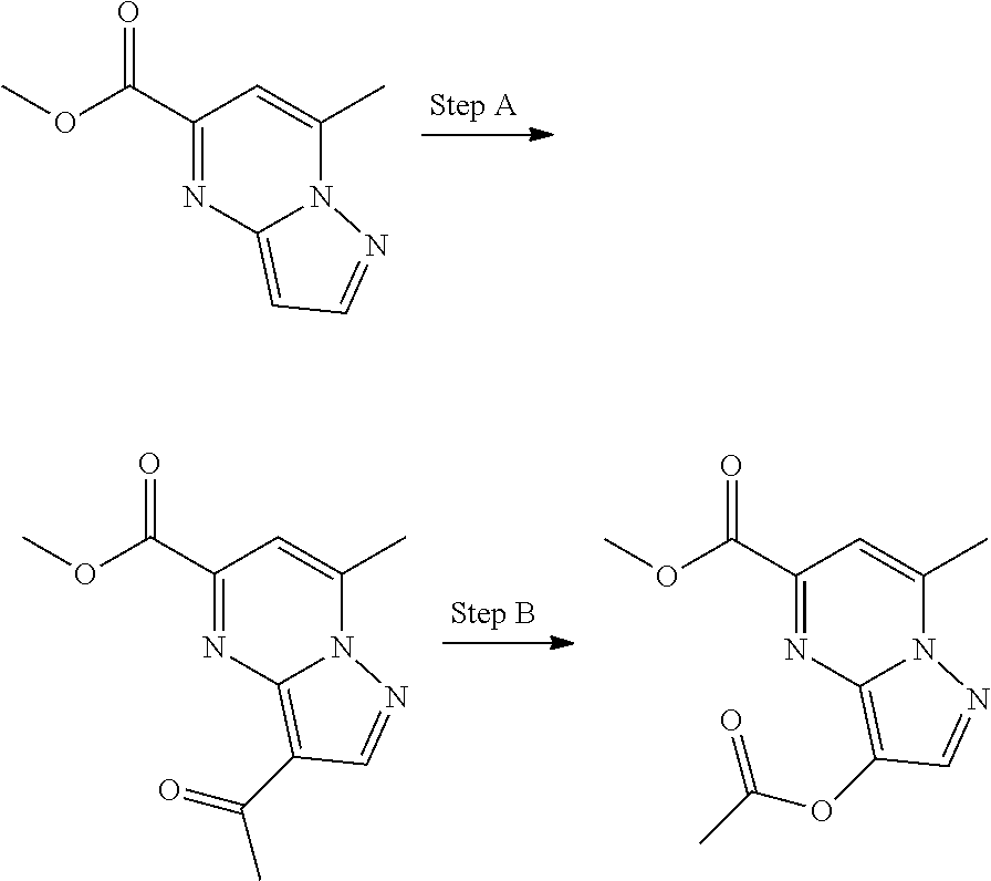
C1(C(OC)=O)=NC2=CC=NN2C(C)=C1.C1(C(OC)=O)=NC2=C(OC(=O)C)C=NN2C(C)=C1.C1(C(OC)=O)=NC2=C(C(C)=O)C=NN2C(C)=C1
